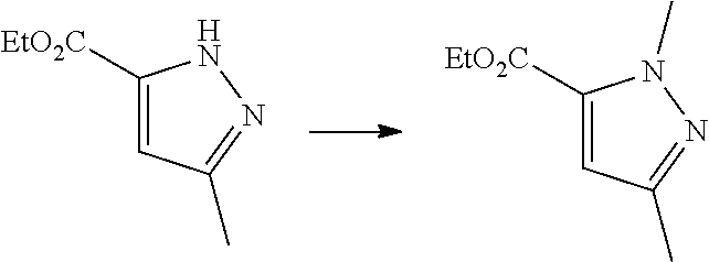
[EtO2C]C1=CC(C)=NN1C.[EtO2C]C1=CC(C)=NN1
